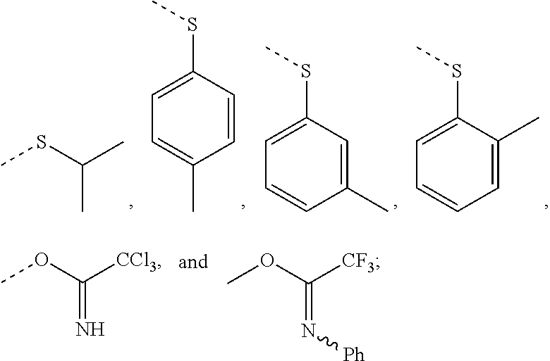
CSC(C)C.C1=CC(SC)=CC=C1C.C1(C)=CC(SC)=CC=C1.C1=C(C)C(SC)=CC=C1.COC([CCl3])=N.COC([CF3])=N[Ph]
